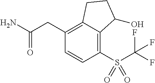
C(C1=C2C(=C(S(C(F)(F)F)(=O)=O)C=C1)C(O)CC2)C(N)=O
